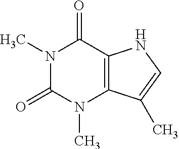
N1(C)C(=O)N(C)C2=C(C1=O)NC=C2C
